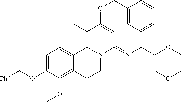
C1=C(OC[Ph])C(OC)=C2C(=C1)C1=C(C)C(OCC3=CC=CC=C3)=CC(=NCC3COCCO3)N1CC2
